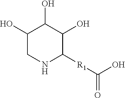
C1(O)CNC([R1]C(=O)O)C(O)C1O
